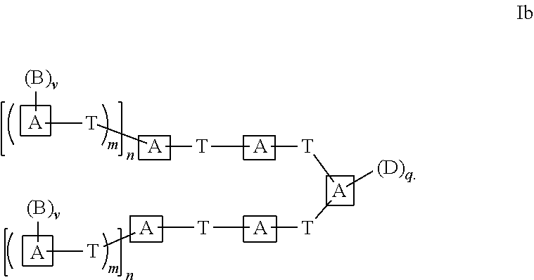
[A][(B)v].[T]([A][T][A][T][A]([T][A][T][A][T]C)[(D)q])C.[A][(B)v]
